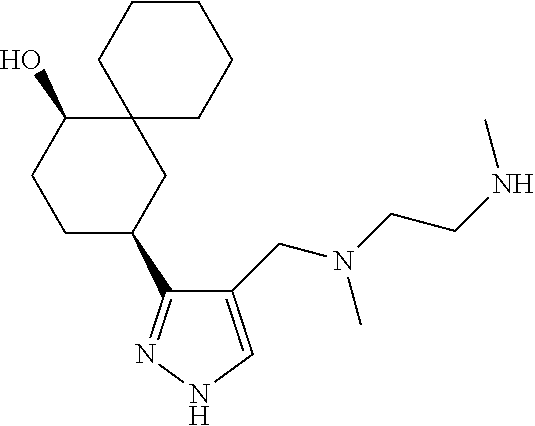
C1(CN(CCNC)C)=CNN=C1C1CC2(C(O)CC1)CCCCC2
